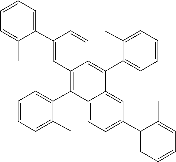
C1(C)=CC=CC=C1C1=CC2=C(C3=CC=CC=C3C)C3=CC=C(C4=CC=CC=C4C)C=C3C(C3=CC=CC=C3C)=C2C=C1
